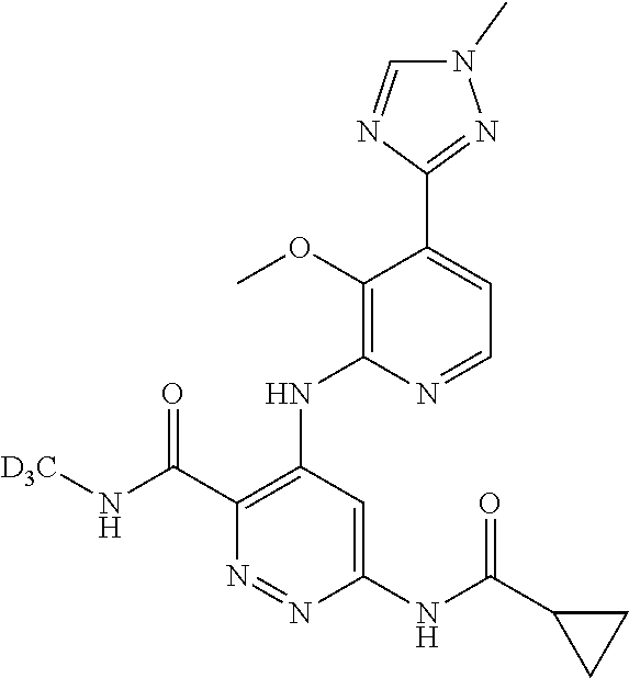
C1(NC(C2CC2)=O)=CC(NC2=C(OC)C(C3=NN(C)C=N3)=CC=N2)=C(C(N[D3C])=O)N=N1
